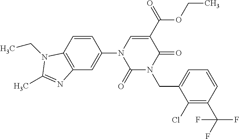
C1(=O)N(CC2=CC=CC(C(F)(F)F)=C2Cl)C(=O)C(C(OCC)=O)=CN1C1=CC2=C(C=C1)N(CC)C(C)=N2
